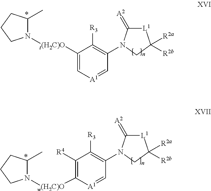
C1(C)CCCN1[t(H2C)O]C1=C[A1]=CC(N2C(=[A2])[L1]C([R2a])([R2b])C2)=C1[R3].C1(C)CCCN1[w(H2C)O]C1=C([R4])C([R3])=C(N2C(=[A2])[L1]C([R2a])([R2b])C2)C=[A1]1
